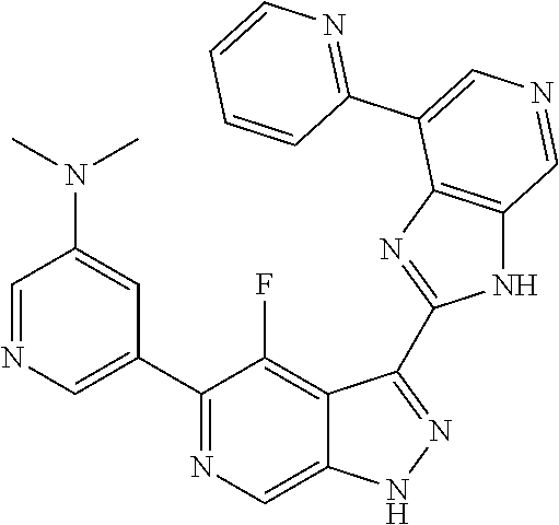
C1(C2=CN=CC(N(C)C)=C2)=NC=C2C(=C1F)C(C1=NC3=C(N1)C=NC=C3C1=NC=CC=C1)=NN2
